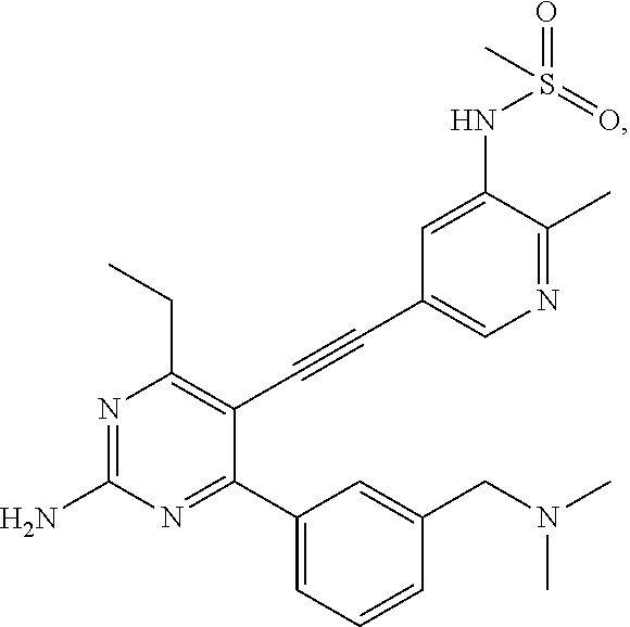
N1=C(N)N=C(C2=CC=CC(CN(C)C)=C2)C(C#CC2=CN=C(C)C(NS(C)(=O)=O)=C2)=C1CC
